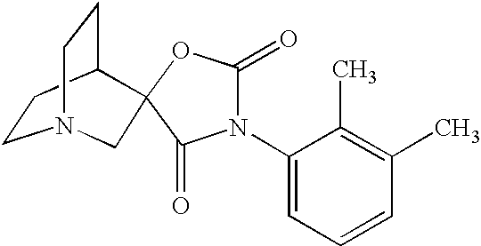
C1CC2CCN1CC21OC(=O)N(C2=CC=CC(C)=C2C)C1=O
